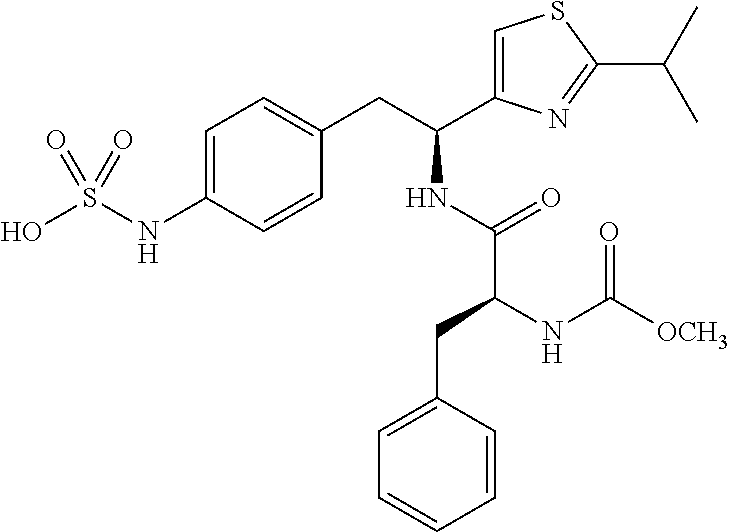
C1=C(NS(O)(=O)=O)C=CC(CC(C2=CSC(C(C)C)=N2)NC(=O)C(NC([OCH3])=O)CC2=CC=CC=C2)=C1
